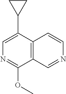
C12=C(C(C3CC3)=CN=C1OC)C=CN=C2
